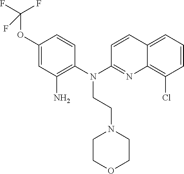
C1(OC(F)(F)F)=CC(N)=C(N(C2=NC3=C(Cl)C=CC=C3C=C2)CCN2CCOCC2)C=C1
